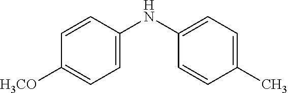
C1([H3CO])=CC=C(NC2=CC=C(C)C=C2)C=C1
